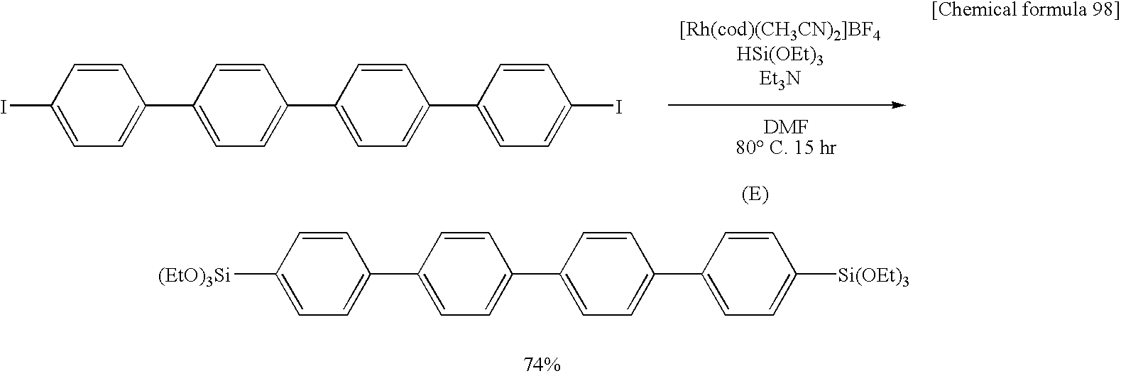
C1=CC(I)=CC=C1C1=CC=C(C2=CC=C(C3=CC=C(I)C=C3)C=C2)C=C1.C1=CC([(EtO)3Si])=CC=C1C1=CC=C(C2=CC=C(C3=CC=C([Si(OEt)3])C=C3)C=C2)C=C1
